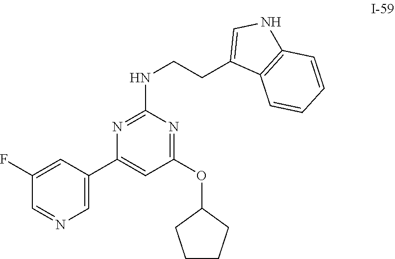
C1(OC2CCCC2)=NC(NCCC2=CNC3=C2C=CC=C3)=NC(C2=CN=CC(F)=C2)=C1
